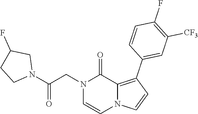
O=C(N1CC(F)CC1)CN1C=CN2C(=C(C3=CC([CF3])=C(F)C=C3)C=C2)C1=O
